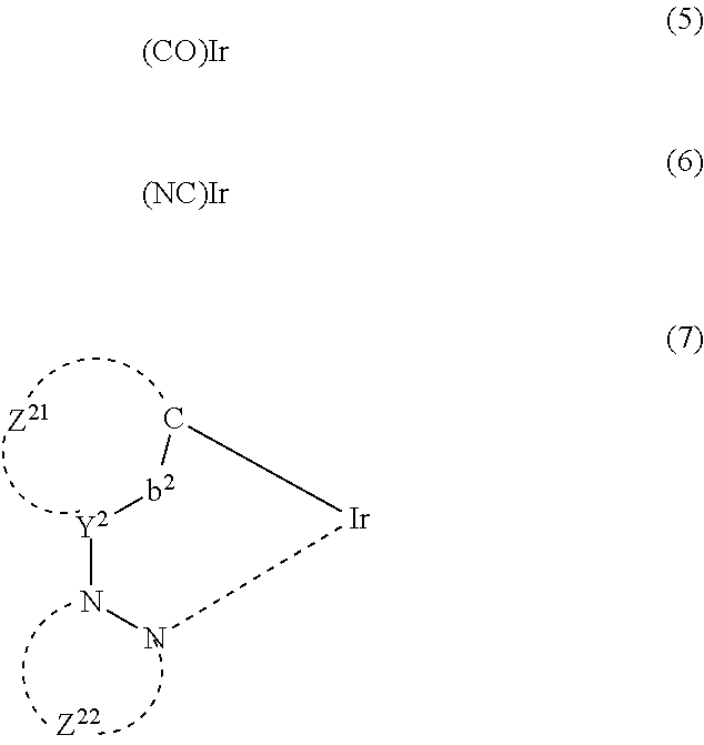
[Y2]1NN[Ir]C[b2]1.[Z21].[(CO)Ir].[(NC)Ir]
